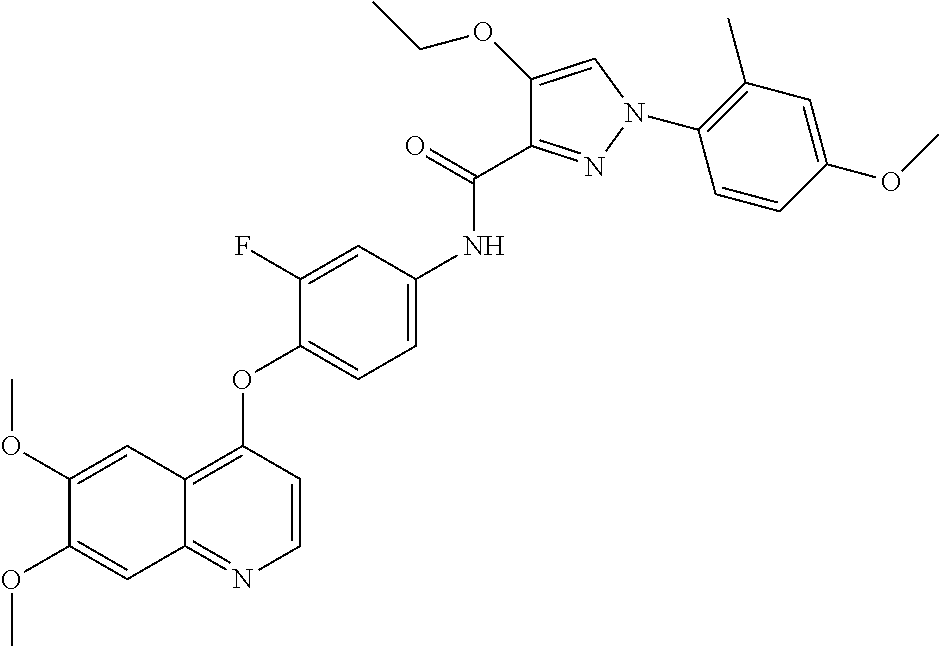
C1(OC)=CC2=C(OC3=CC=C(NC(C4=NN(C5=C(C)C=C(OC)C=C5)C=C4OCC)=O)C=C3F)C=CN=C2C=C1OC
